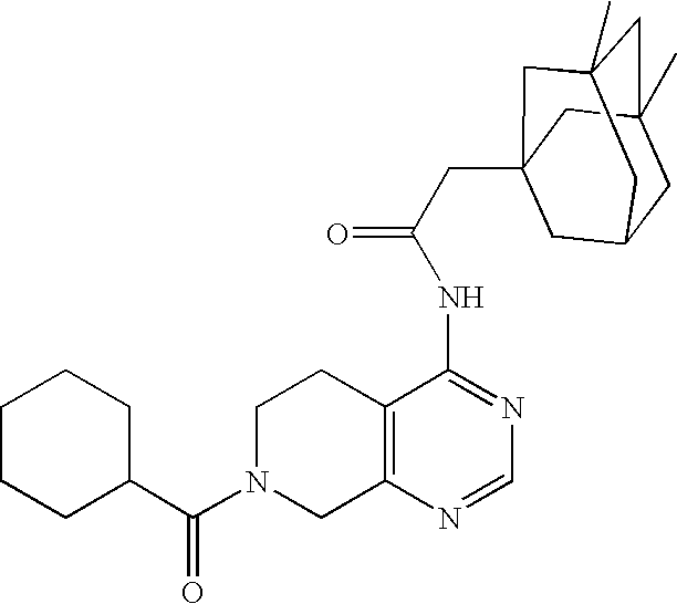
C1N(C(C2CCCCC2)=O)CC2=C(C1)C(NC(=O)CC13CC4CC(C)(CC(C)(C1)C4)C3)=NC=N2
